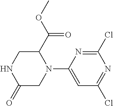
N1=C(Cl)N=C(Cl)C=C1N1C(C(OC)=O)CNC(=O)C1
